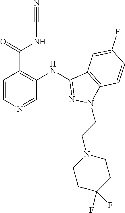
C1=CN=CC(NC2=NN(CCN3CCC(F)(F)CC3)C3=C2C=C(F)C=C3)=C1C(=O)NC#N
